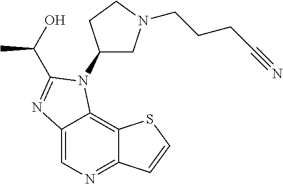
C12=CN=C3C(=C1N(C1CN(CCCC#N)CC1)C(C(C)O)=N2)SC=C3
